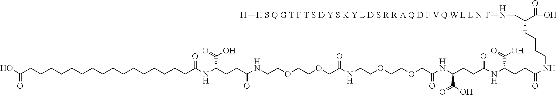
OC(=O)CCCCCCCCCCCCCCCCC(NC(C(O)=O)CCC(NCCOCCOCC(NCCOCCOCC(=O)NC(CCC(=O)NC(CCC(NCCCCC(CN[H S Q G T F T S D Y S K Y L D S R R A Q D F V Q W L L N T][H])C(=O)O)=O)C(=O)O)C(O)=O)=O)=O)=O
